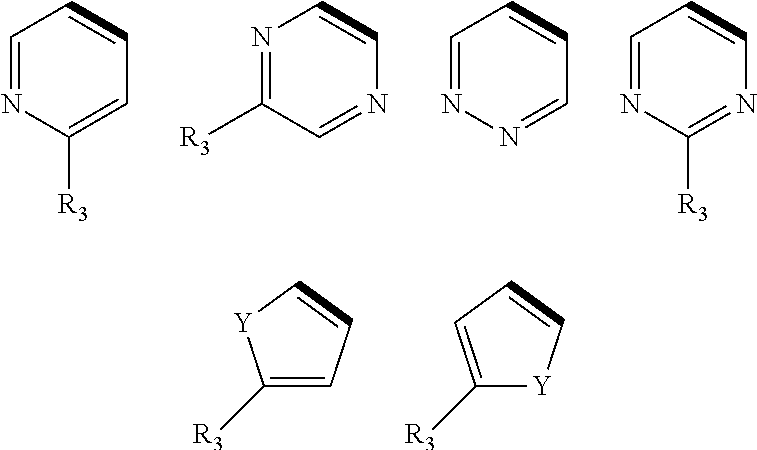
C1=NC([R3])=CC=C1.N1=C([R3])C=NC=C1.C1=NN=CC=C1.C1=NC([R3])=NC=C1.C1([R3])=CC=C[Y]1.C1([R3])=CC=C[Y]1
